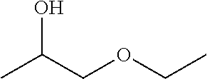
CC(COCC)O
